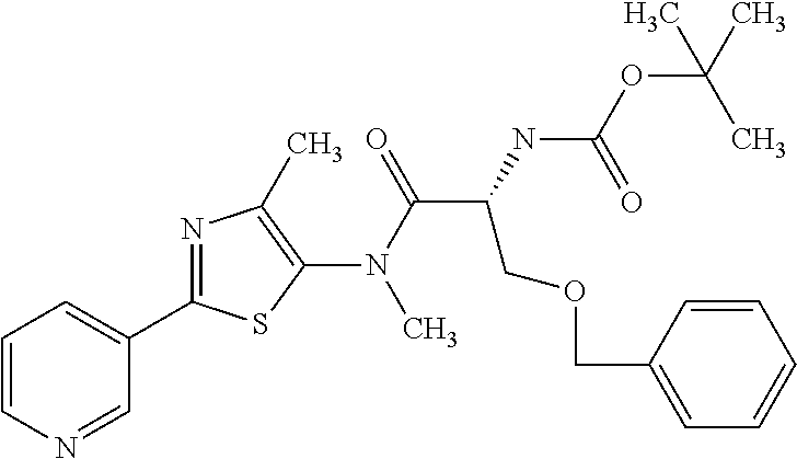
C1(C2=NC(C)=C(N(C)C(=O)C(NC(OC(C)(C)C)=O)COCC3=CC=CC=C3)S2)=CC=CN=C1
